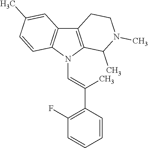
C12=C(N(C=C(C3=C(F)C=CC=C3)C)C3=C1C=C(C)C=C3)C(C)N(C)CC2
